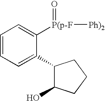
C1=CC=C(C2C(O)CCC2)C([P(p-F](=O)[Ph)2])=C1
